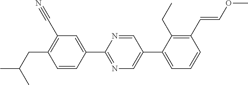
C1(C2=NC=C(C3=CC=CC(C=COC)=C3CC)C=N2)=CC(C#N)=C(CC(C)C)C=C1
